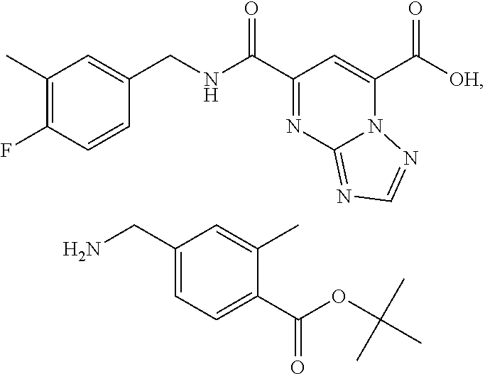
C1(C)=C(F)C=CC(CNC(C2=NC3=NC=NN3C(C([OH])=O)=C2)=O)=C1.C1(CN)=CC=C(C(OC(C)(C)C)=O)C(C)=C1
